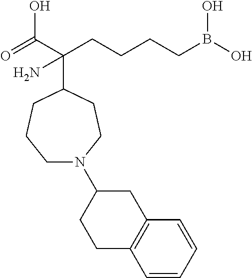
O=C(C(CCCCB(O)O)(N)C1CCCN(C2CCC3=C(C2)C=CC=C3)CC1)O
